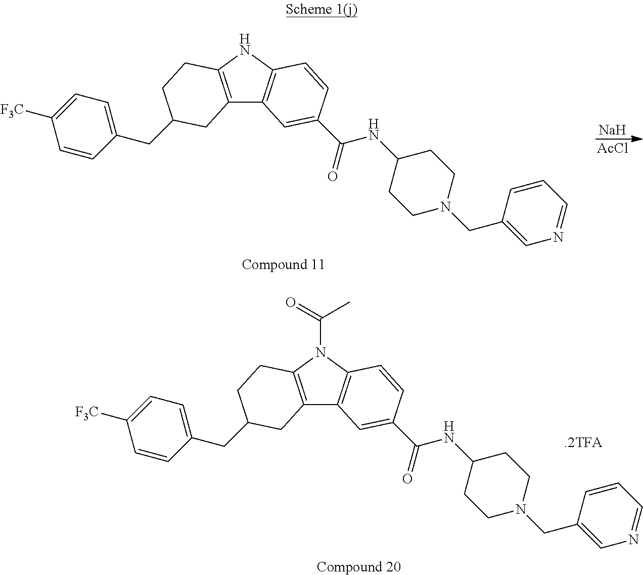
[Na].[AcCl].C12=C(NC3=C1C=C(C(=O)NC1CCN(CC4=CN=CC=C4)CC1)C=C3)CCC(CC1=CC=C([F3C])C=C1)C2.C12=C(N(C(=O)C)C3=C1C=C(C(=O)NC1CCN(CC4=CN=CC=C4)CC1)C=C3)CCC(CC1=CC=C([F3C])C=C1)C2
